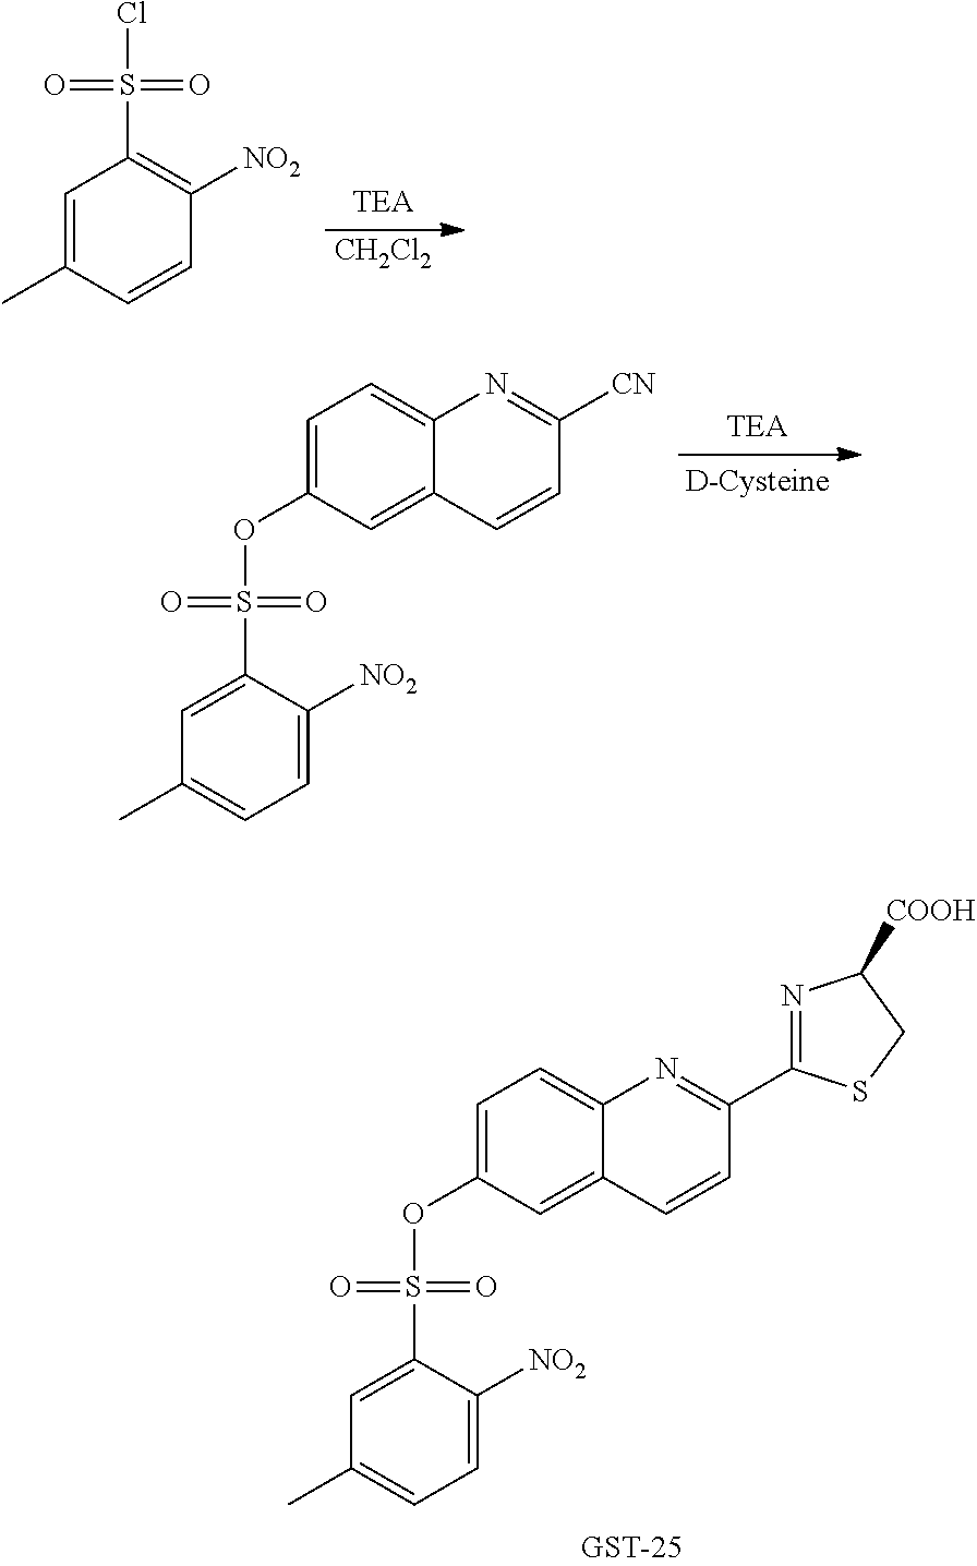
C1=C(C)C=CC([NO2])=C1S(Cl)(=O)=O.[CH2Cl2].C1=C(S(OC2=CC=C3C(=C2)C=CC([CN])=N3)(=O)=O)C([NO2])=CC=C1C.C1=C(S(OC2=CC=C3C(=C2)C=CC(C2=NC([COOH])CS2)=N3)(=O)=O)C([NO2])=CC=C1C
